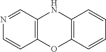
N1=CC2=C(C=C1)OC1=C(N2)C=CC=C1
